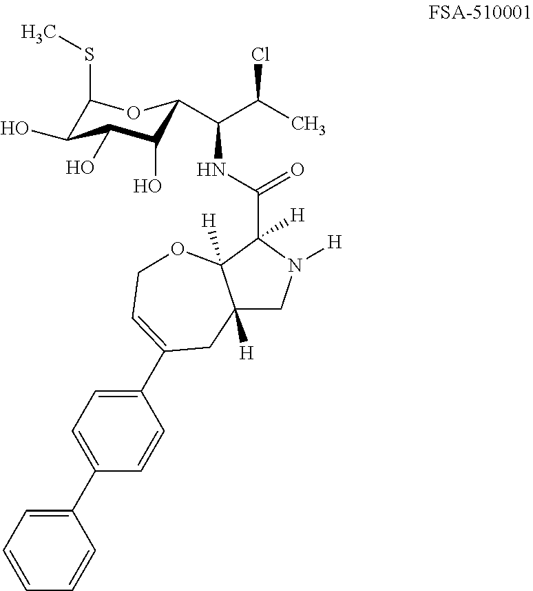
C1(SC)C(O)C(O)C(O)C(C(C(Cl)C)NC(=O)C2([H])N([H])CC3([H])C2([H])OCC=C(C2=CC=C(C4=CC=CC=C4)C=C2)C3)O1
